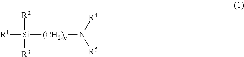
[R1][Si]([(CH2)n]N([R5])[R4])([R2])[R3]
